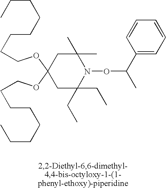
C(OC1(OCCCCCCCC)CC(C)(C)N(OC(C)C2=CC=CC=C2)C(CC)(CC)C1)CCCCCCC
